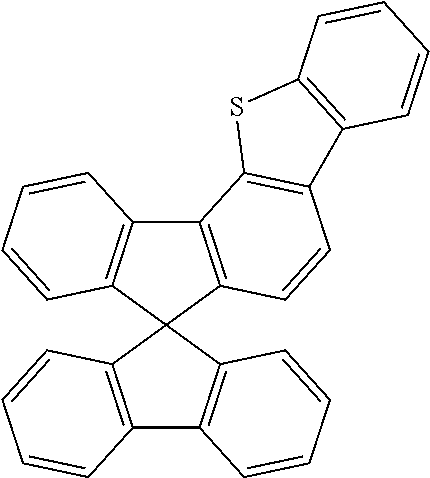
C12=C(C=CC3=C1SC1=C3C=CC=C1)C1(C3=C2C=CC=C3)C2=C(C3=C1C=CC=C3)C=CC=C2
